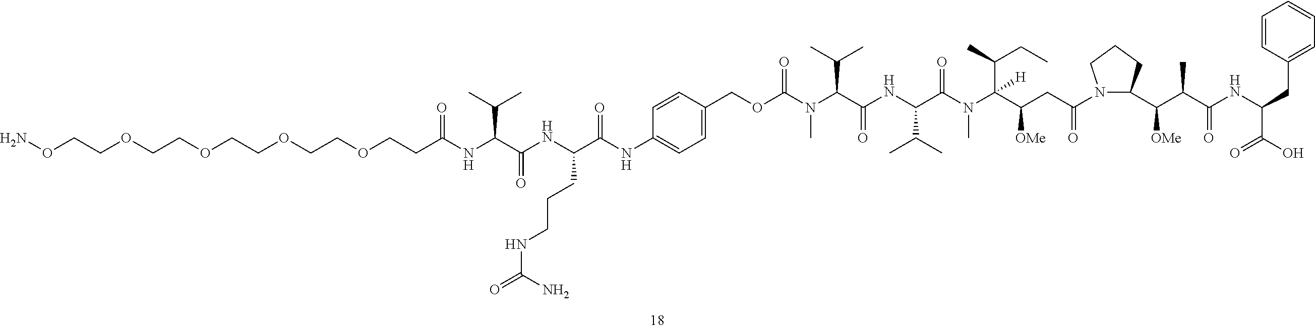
C(C(NC(C(C(C1N(C(CC(C(N(C(C(NC(=O)C(C(C)C)N(C(OCC2=CC=C(NC(C(NC(C(NC(=O)CCOCCOCCOCCOCCON)C(C)C)=O)CCCNC(N)=O)=O)C=C2)=O)C)C(C)C)=O)C)(C(C)CC)[H])[OMe])=O)CCC1)[OMe])C)=O)C(=O)O)C1=CC=CC=C1
